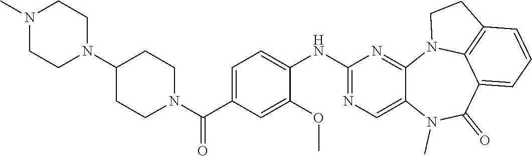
C1(OC)=CC(C(N2CCC(N3CCN(C)CC3)CC2)=O)=CC=C1NC1=NC=C2C(=N1)N1C3=C(C=CC=C3C(=O)N2C)CC1
